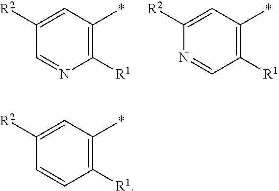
N1=CC([R1])=C(*)C=C1[R2].C1=NC([R1])=C(*)C=C1[R2].C1=CC([R1])=C(*)C=C1[R2]
